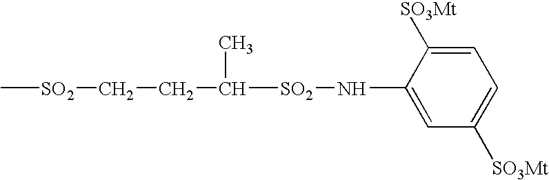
C[SO2]CCC([SO2]NC1=CC([SO3Mt])=CC=C1[SO3Mt])C
